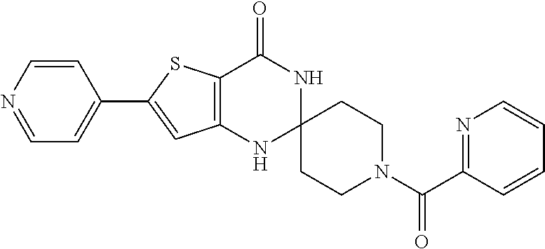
C12=C(NC3(NC1=O)CCN(C(=O)C1=NC=CC=C1)CC3)C=C(C1=CC=NC=C1)S2
